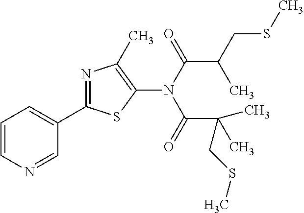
N1=CC(C2=NC(C)=C(N(C(C(CSC)C)=O)C(=O)C(C)(C)CSC)S2)=CC=C1
